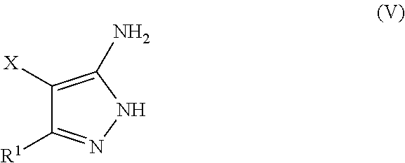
C1([X])=C(N)NN=C1[R1]
